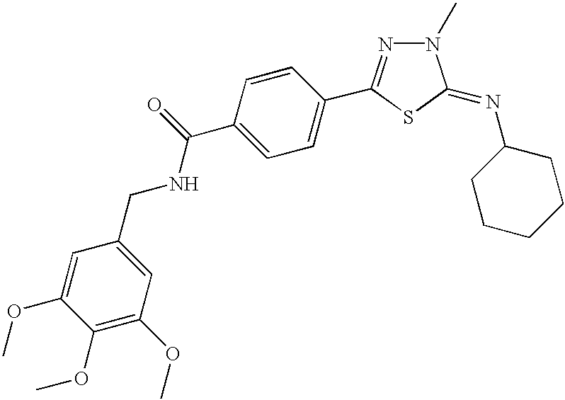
C(C1=CC(OC)=C(OC)C(OC)=C1)NC(C1=CC=C(C2=NN(C)C(=NC3CCCCC3)S2)C=C1)=O
